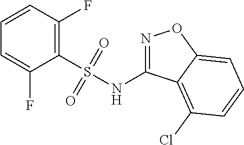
C1=CC(F)=C(S(NC2=NOC3=CC=CC(Cl)=C23)(=O)=O)C(F)=C1
